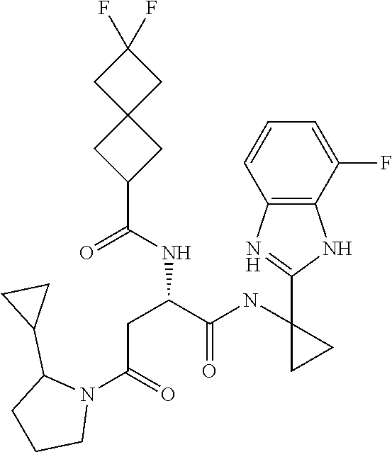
C1(C2(NC(C(CC(N3C(C4CC4)CCC3)=O)NC(=O)C3CC4(CC(F)(F)C4)C3)=O)CC2)=NC2=C(N1)C(F)=CC=C2
